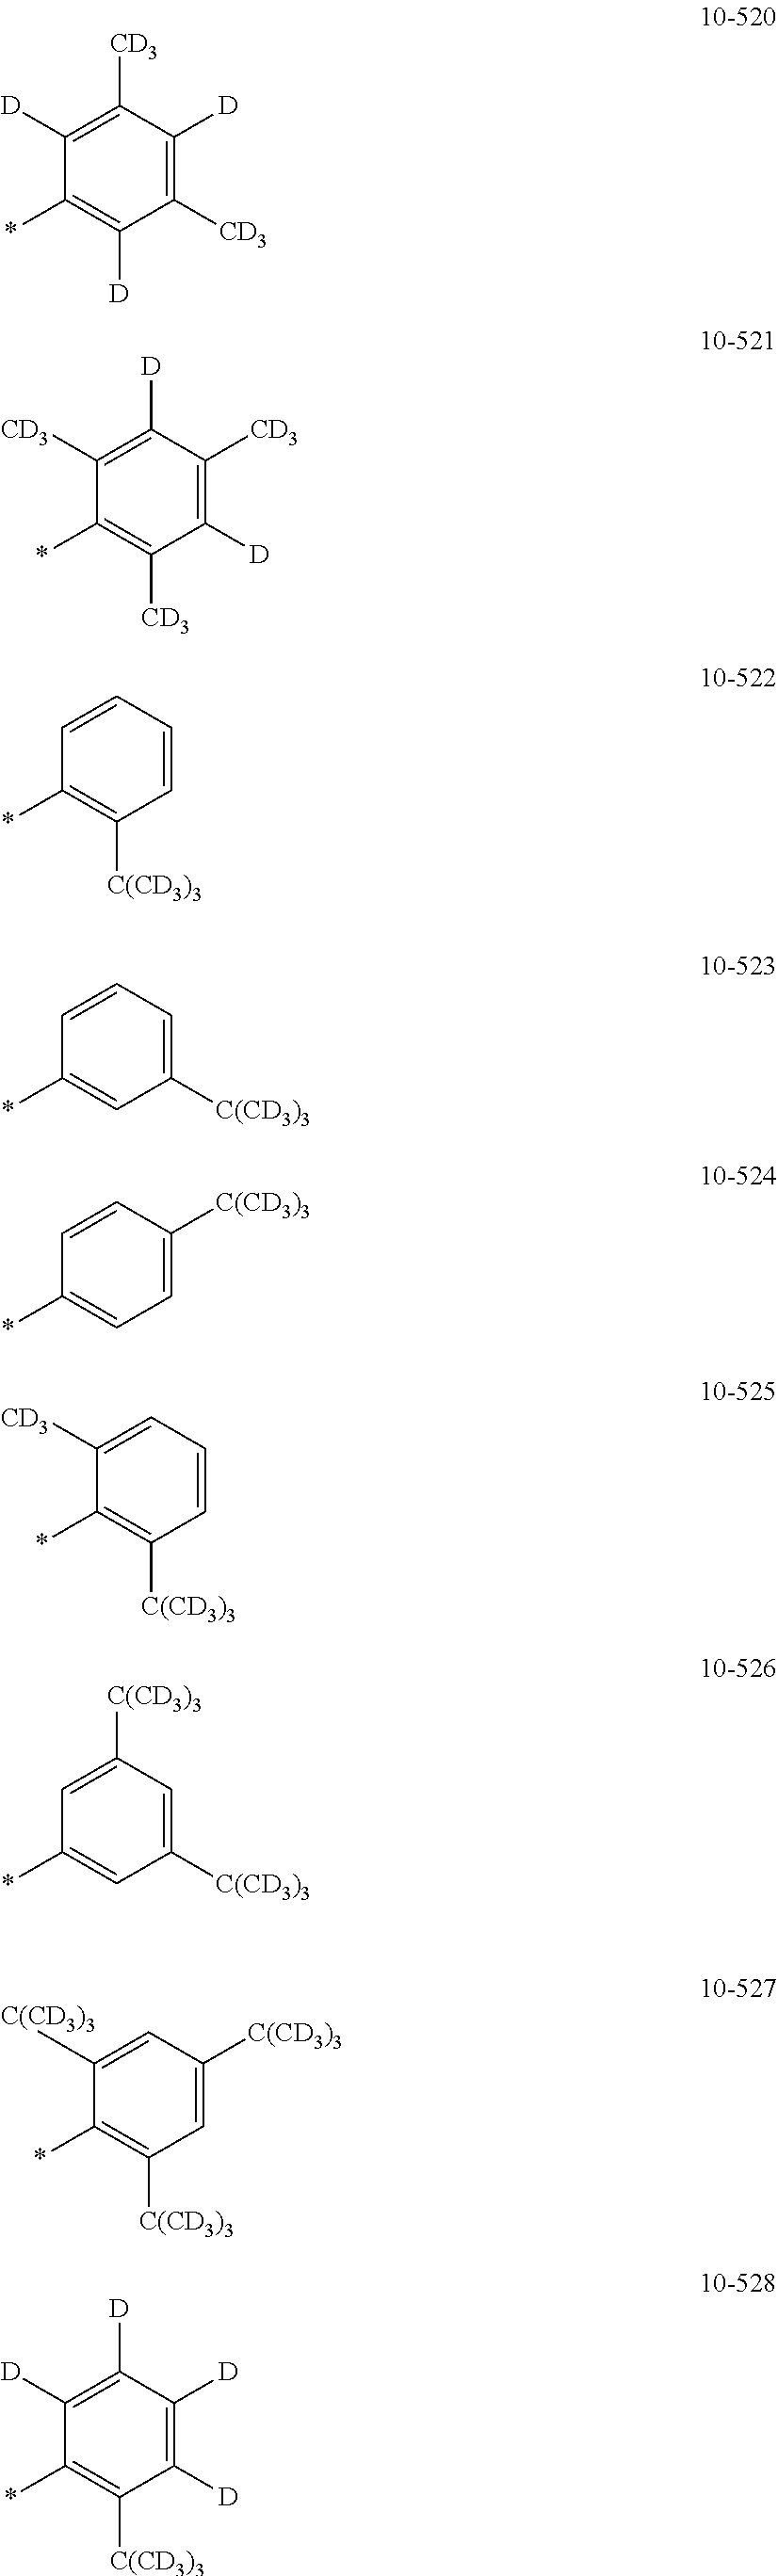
*C1=C([CD3])C([D])=C([CD3])C([D])=C1[CD3].*C1=CC([C(CD3)3])=CC=C1.*C1=CC=C([C(CD3)3])C=C1.*C1=C([C(CD3)3])C=CC=C1[CD3].*C1=CC([C(CD3)3])=CC([C(CD3)3])=C1.*C1=C([C(CD3)3])C=CC=C1.*C1=C([D])C([CD3])=C([D])C([CD3])=C1[D].*C1=C([C(CD3)3])C=C([C(CD3)3])C=C1[C(CD3)3].*C1=C([C(CD3)3])C([D])=C([D])C([D])=C1[D]
